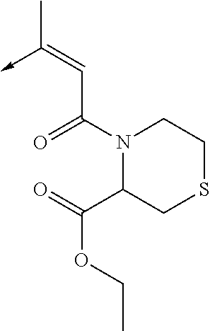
C(C(N1C(C(=O)OCC)CSCC1)=O)=C(C)->C
